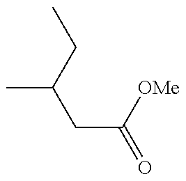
C(CC([OMe])=O)(CC)C
